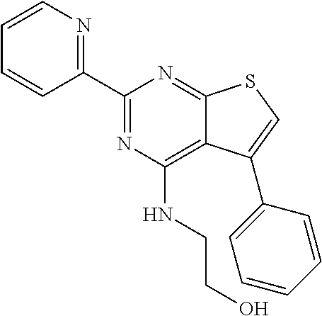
C1(C2=NC(NCCO)=C3C(=N2)SC=C3C2=CC=CC=C2)=NC=CC=C1
